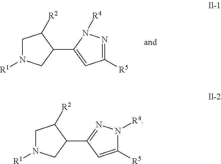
C1(C2=CC([R5])=NN2[R4])C([R2])CN([R1])C1.C1(C2=NN([R4])C([R5])=C2)C([R2])CN([R1])C1
